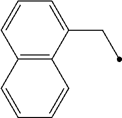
C1=CC2=C(C(CC)=C1)C=CC=C2
